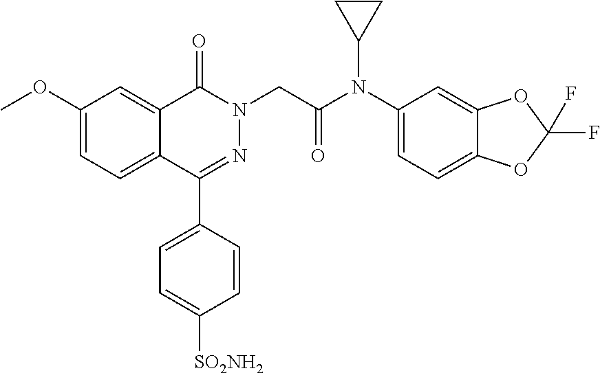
C1(C2=CC=C([SO2NH2])C=C2)=NN(CC(N(C2=CC=C3C(=C2)OC(F)(F)O3)C2CC2)=O)C(=O)C2=CC(OC)=CC=C12
